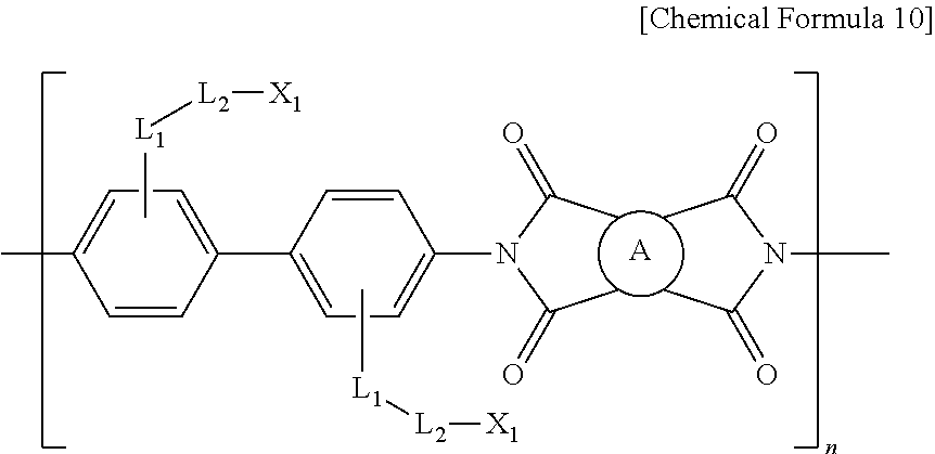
N(C(C)=O)(C(C)=O)C.[A].C[L1][L2][X1].C1(C2=CC=C(N(C(C)=O)C(C)=O)C=C2)=CC=C(C)C=C1.C[L1][L2][X1]
